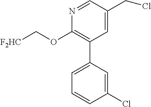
C1(OC[F2HC])=C(C2=CC=CC(Cl)=C2)C=C(CCl)C=N1
